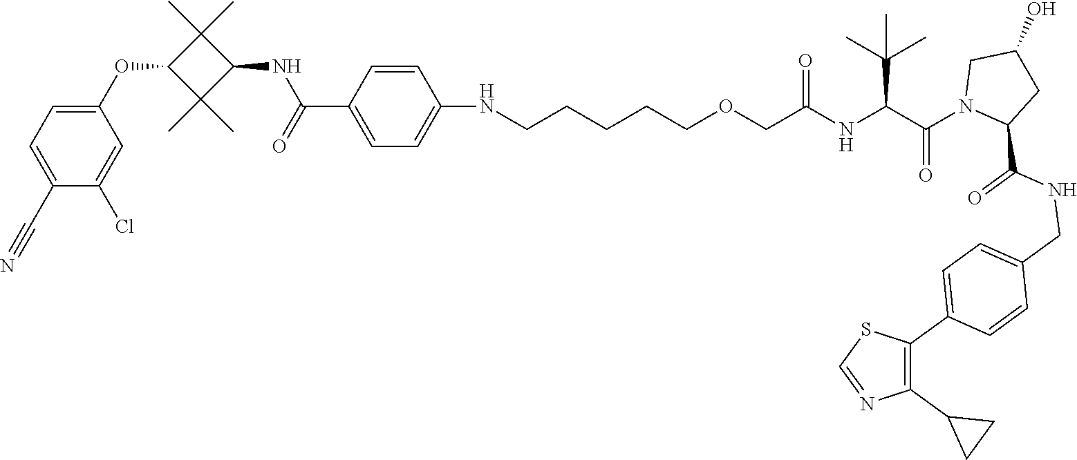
C1(NCCCCCOCC(NC(C(N2CC(O)CC2C(NCC2=CC=C(C3=C(C4CC4)N=CS3)C=C2)=O)=O)C(C)(C)C)=O)=CC=C(C(NC2C(C)(C)C(OC3=CC=C(C#N)C(Cl)=C3)C2(C)C)=O)C=C1
